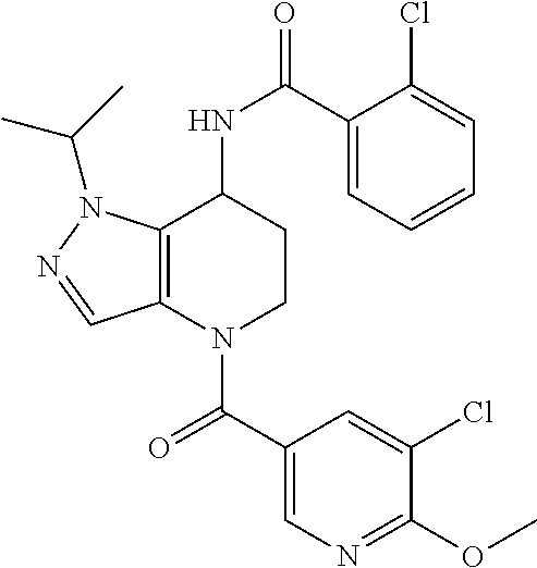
C(=O)(N1CCC(NC(=O)C2=CC=CC=C2Cl)C2=C1C=NN2C(C)C)C1=CN=C(OC)C(Cl)=C1
